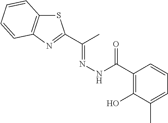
S1C2=C(N=C1C(C)=NNC(=O)C1=C(O)C(C)=CC=C1)C=CC=C2
